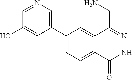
C1(C2=CN=CC(O)=C2)=CC=C2C(=C1)C(CN)=NNC2=O
